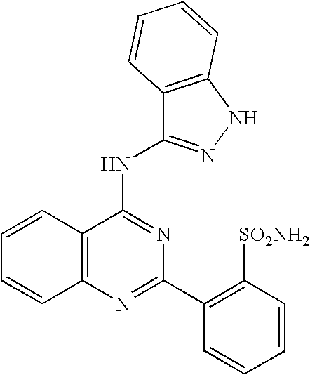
C12=C(N=C(C3=C([SO2NH2])C=CC=C3)N=C1NC1=NNC3=C1C=CC=C3)C=CC=C2
